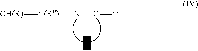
[CH(R)]=[C(R0)]NC=O.P
